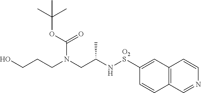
C12=C(C=NC=C1)C=CC([O2S]NC(CN(CCCO)C(=O)OC(C)(C)C)C)=C2
